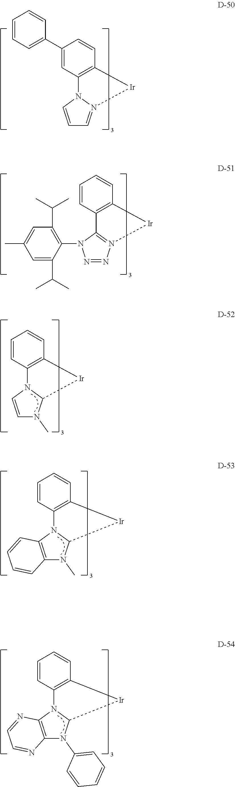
N12C3=C([Ir]N1=CC=C2)C=CC(C1=CC=CC=C1)=C3.C12=N([Ir]C3=C1C=CC=C3)N=NN2C1=C(C(C)C)C=C(C)C=C1C(C)C.N12C3=C([Ir]C1N(C)C=C2)C=CC=C3.N12C3=C([Ir]C1N(C)C1=C2C=CC=C1)C=CC=C3.N12C3=C([Ir]C1N(C1=CC=CC=C1)C1=C2N=CC=N1)C=CC=C3
